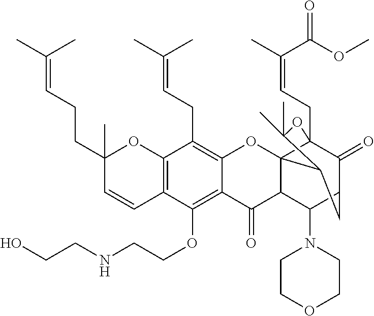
C12=C(C(OCCNCCO)=C3C(=C1CC=C(C)C)OC14C5(CC=C(C)C(OC)=O)C(=O)C(CC1C(C)(C)O5)C(N1CCOCC1)C4C3=O)C=CC(CCC=C(C)C)(C)O2
